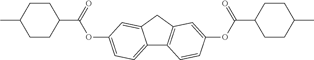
C12=CC=C(OC(C3CCC(C)CC3)=O)C=C1CC1=C2C=CC(OC(C2CCC(C)CC2)=O)=C1
